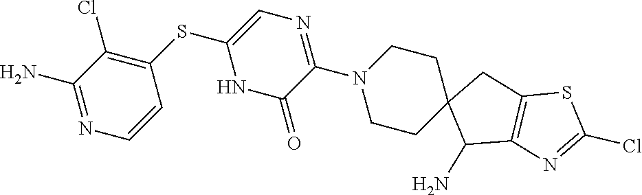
C1(N)=NC=CC(SC2=CN=C(N3CCC4(CC3)C(N)C3=C(C4)SC(Cl)=N3)C(=O)N2)=C1Cl
